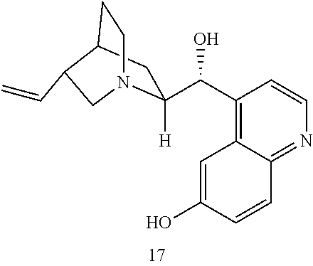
C1(C(O)C2([H])CC3CCN2CC3C=C)=C2C(=NC=C1)C=CC(O)=C2
